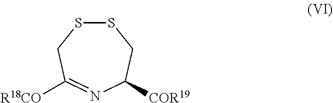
S1SCC([R18CO])=NC([COR19])C1
